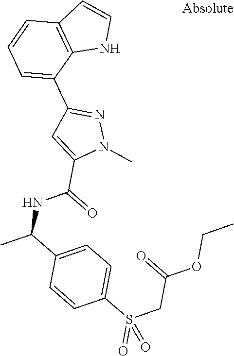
C1=C(C2=NN(C)C(C(=O)NC(C)C3=CC=C(S(CC(OCC)=O)(=O)=O)C=C3)=C2)C2=C(C=C1)C=CN2
